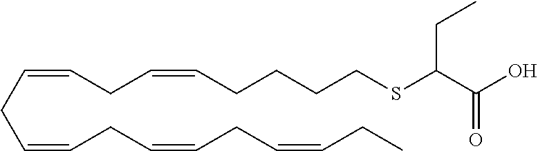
C(CC=CCC=CCC=CCC)=CCC=CCCCCSC(C(O)=O)CC
